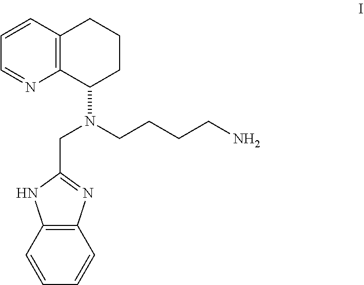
C1=CC=CC2=C1NC(CN(CCCCN)C1CCCC3=C1N=CC=C3)=N2
